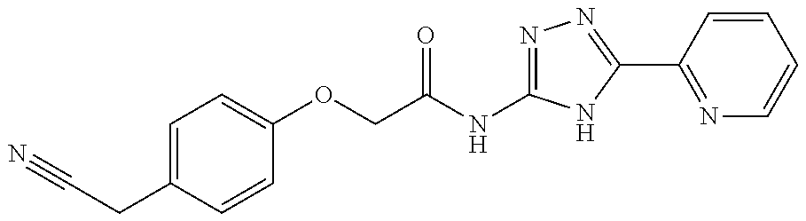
N#CCC1=CC=C(OCC(NC2=NN=C(C3=NC=CC=C3)N2)=O)C=C1
